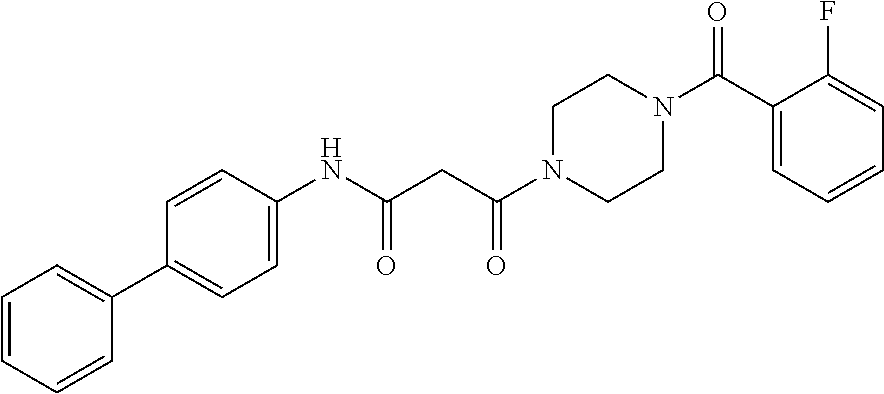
C1=CC=CC(C2=CC=C(NC(CC(N3CCN(C(C4=CC=CC=C4F)=O)CC3)=O)=O)C=C2)=C1
